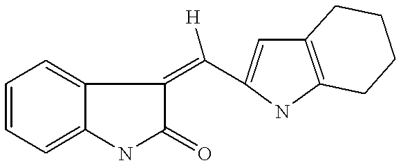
C1=CC=C2C(=C1)C(=C([H])C1=CC3=C(N1)CCCC3)C(=O)N2
